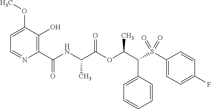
C1=C(C(C(OC(C(NC(C2=C(O)C(OC)=CC=N2)=O)C)=O)C)S(C2=CC=C(F)C=C2)(=O)=O)C=CC=C1
